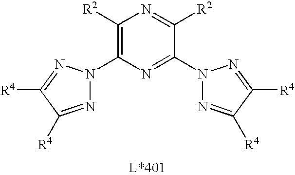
C1(N2N=C([R4])C([R4])=N2)=C([R2])N=C([R2])C(N2N=C([R4])C([R4])=N2)=N1
